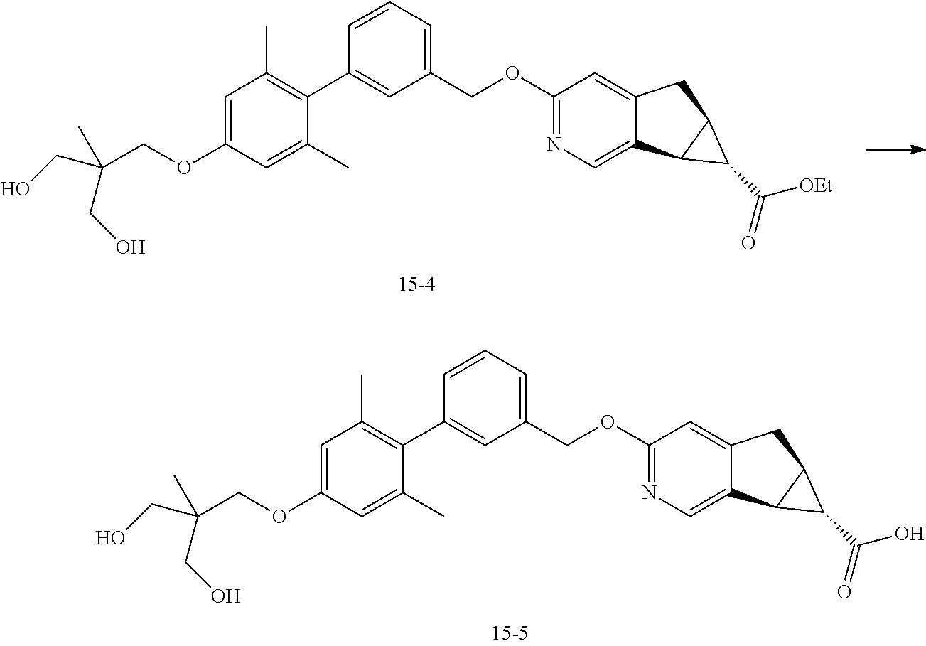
C1(OCC(CO)(CO)C)=CC(C)=C(C2=CC(COC3=NC=C4C(=C3)CC3C4C3C(=O)[OEt])=CC=C2)C(C)=C1.C1(OCC(CO)(CO)C)=CC(C)=C(C2=CC(COC3=NC=C4C(=C3)CC3C4C3C(=O)O)=CC=C2)C(C)=C1
